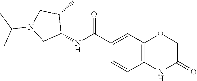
C1=C(C(NC2C(C)CN(C(C)C)C2)=O)C=CC2=C1OCC(=O)N2
